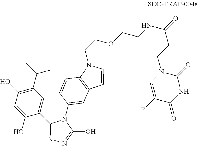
C1=C(O)C(C2=NN=C(O)N2C2=CC3=C(N(CCOCCNC(=O)CCN4C=C(F)C(=O)NC4=O)C=C3)C=C2)=CC(C(C)C)=C1O
